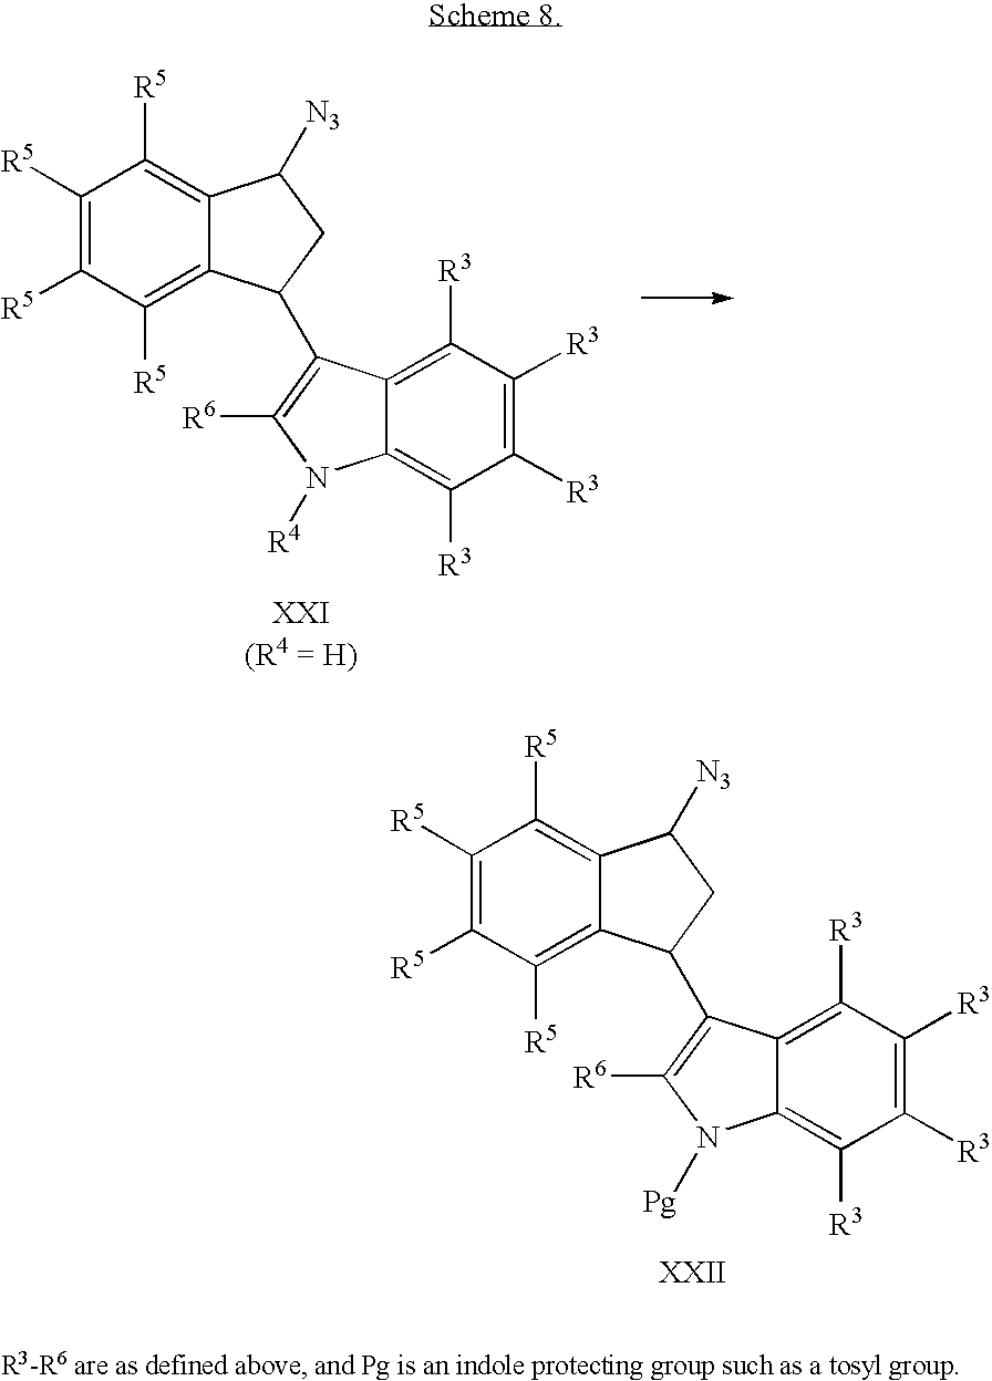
C1([R3])=C([R3])C([R3])=C2C(=C1[R3])C(C1C3=C([R5])C([R5])=C([R5])C([R5])=C3C([N3])C1)=C([R6])N2[Pg].C1([R3])=C([R3])C([R3])=C2C(=C1[R3])C(C1C3=C([R5])C([R5])=C([R5])C([R5])=C3C([N3])C1)=C([R6])N2[R4]
